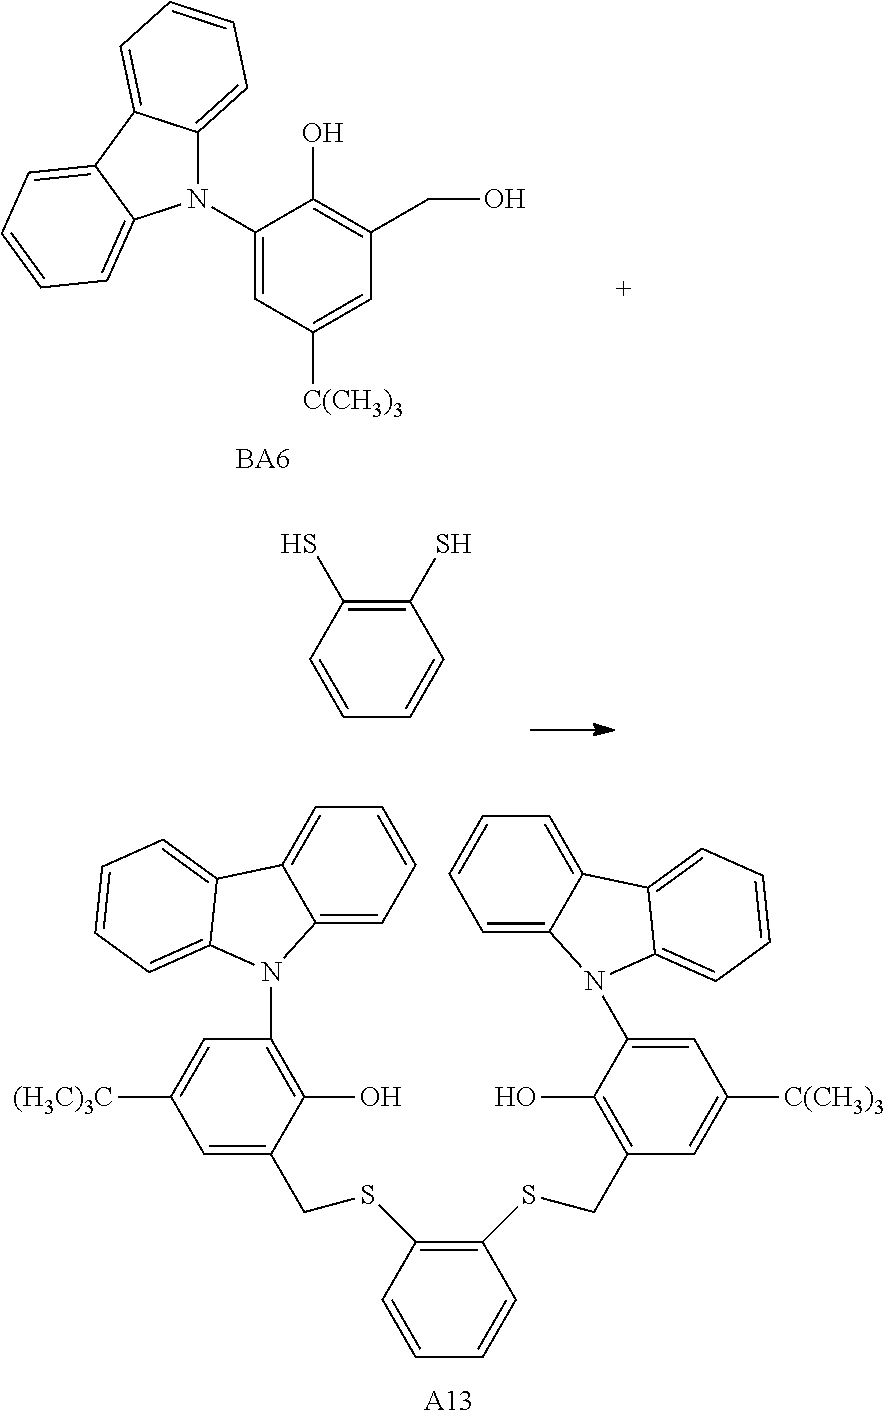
C1(SCC2=C(O)C(N3C4=CC=CC=C4C4=CC=CC=C34)=CC([C(CH3)3])=C2)=C(SCC2=CC([(H3C)3C])=CC(N3C4=CC=CC=C4C4=CC=CC=C43)=C2O)C=CC=C1.[A13].C1(N2C3=CC=CC=C3C3=CC=CC=C23)=CC([C(CH3)3])=CC(CO)=C1O.C1(S)=C(S)C=CC=C1
